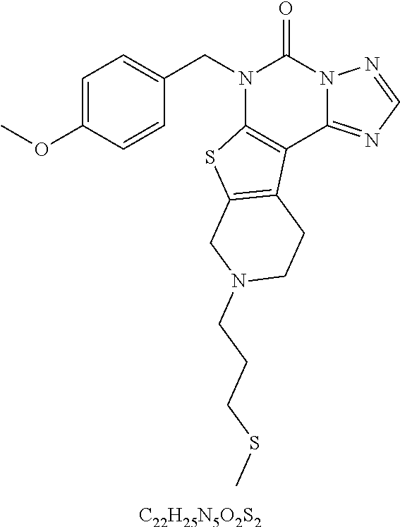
C1=C(OC)C=CC(CN2C3=C(C4=NC=NN4C2=O)C2=C(S3)CN(CCCSC)CC2)=C1.[C22H25N5O2S2]
